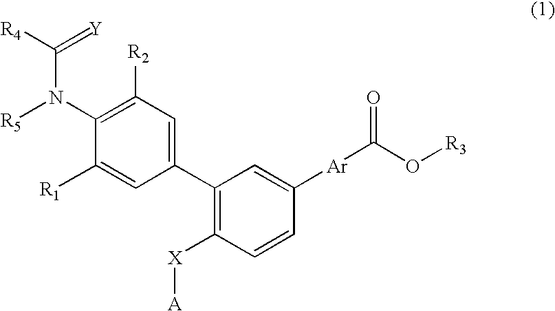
C1(C2=CC([R2])=C(N([R5])C([R4])=[Y])C([R1])=C2)=C([X][A])C=CC([Ar]C(=O)O[R3])=C1
